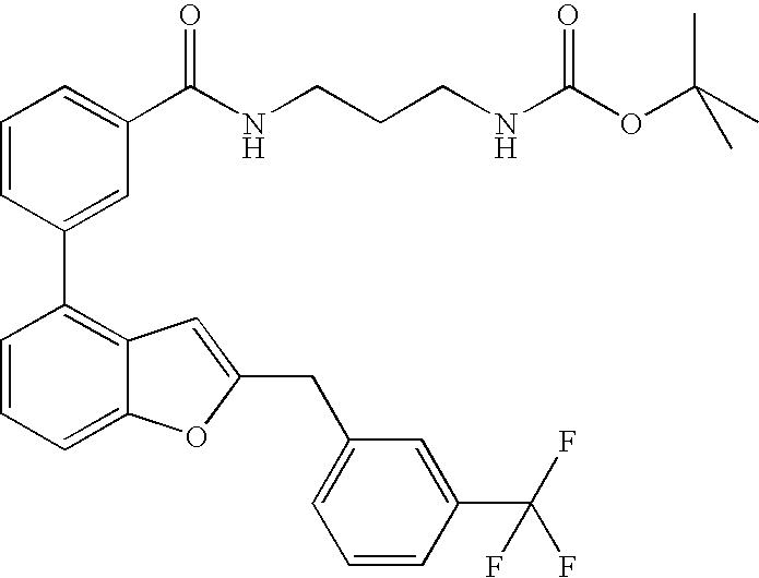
C1=CC(C2=C3C(=CC=C2)OC(CC2=CC=CC(C(F)(F)F)=C2)=C3)=CC(C(NCCCNC(OC(C)(C)C)=O)=O)=C1
